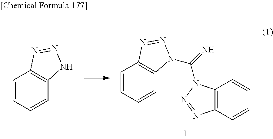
C1=CC=CC2=C1N=NN2C(=N)N1C2=C(C=CC=C2)N=N1.C1=CC=CC2=C1N=NN2
